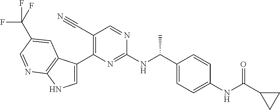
C1=C(C2=C(C#N)C=NC(NC(C3=CC=C(NC(C4CC4)=O)C=C3)C)=N2)C2=C(N1)N=CC(C(F)(F)F)=C2
